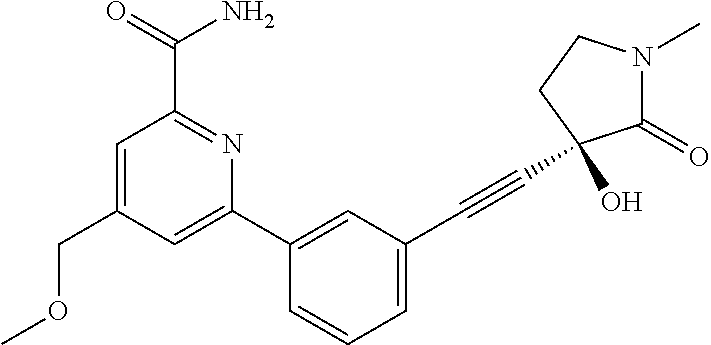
C1(COC)=CC(C(=O)N)=NC(C2=CC(C#CC3(O)C(=O)N(C)CC3)=CC=C2)=C1
